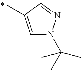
C1=C(C)C=NN1C(C)(C)C
